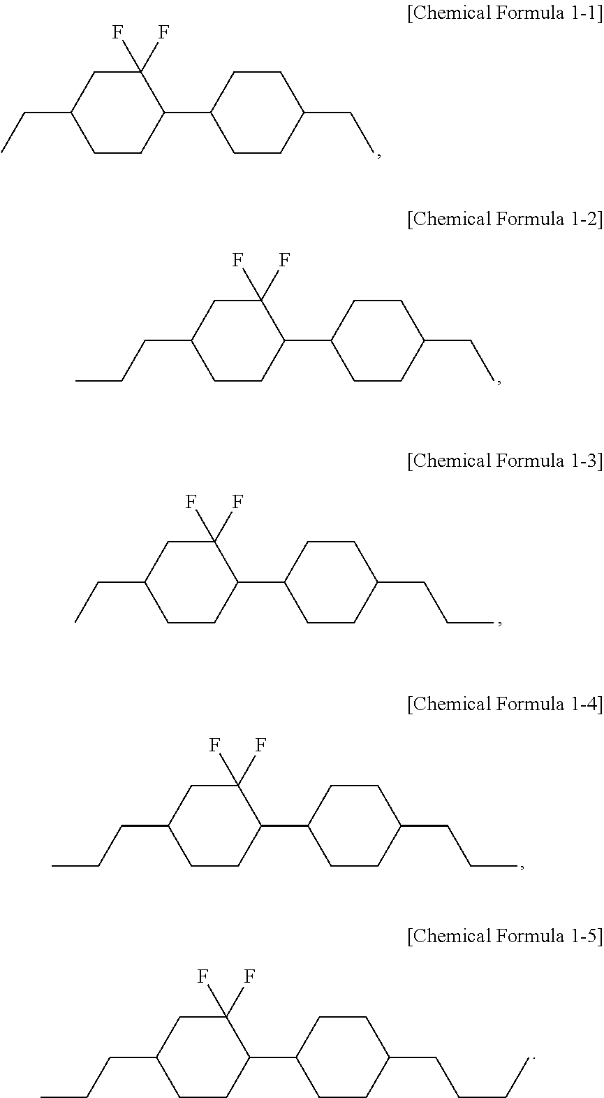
C1CC(C2CCC(CC)CC2)C(F)(F)CC1CC.C1CC(C2CCC(CC)CC2)C(F)(F)CC1CCC.C1CC(C2CCC(CCC)CC2)C(F)(F)CC1CC.C1CC(C2CCC(CCC)CC2)C(F)(F)CC1CCC.C1CC(C2CCC(CCCC)CC2)C(F)(F)CC1CCC
